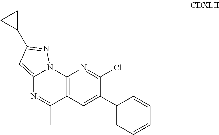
C12=CC(C3CC3)=NN1C1=C(C(C)=N2)C=C(C2=CC=CC=C2)C(Cl)=N1
